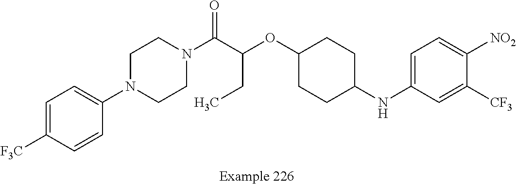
C1=C([F3C])C=CC(N2CCN(C(C(OC3CCC(NC4=CC=C([NO2])C([CF3])=C4)CC3)CC)=O)CC2)=C1
